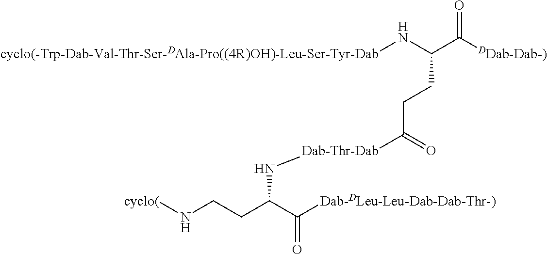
[cyclo(-Trp-Dab-Val-Thr-Ser-DAla-Pro((4R)OH)-Leu-Ser-Tyr-Dab]NC(C([DDab-Dab-)])=O)CCC([Dab-Thr-Dab]NC(CCN[cyclo(])C([Dab-DLeu-Leu-Dab-Dab-Thr-)])=O)=O
